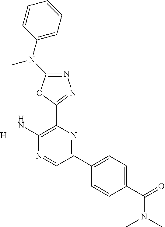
[H].N1=C(N(C2=CC=CC=C2)C)OC(C2=C(N)N=CC(C3=CC=C(C(=O)N(C)C)C=C3)=N2)=N1
